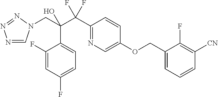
N1=CN(CC(C(C2=NC=C(OCC3=CC=CC([CN])=C3F)C=C2)(F)F)(O)C2=CC=C(F)C=C2F)N=N1
